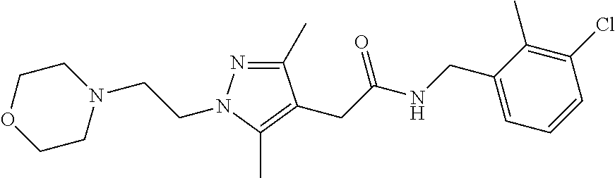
C1(C)=NN(CCN2CCOCC2)C(C)=C1CC(NCC1=CC=CC(Cl)=C1C)=O
